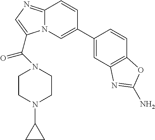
C1(C2=CN3C(=NC=C3C(=O)N3CCN(C4CC4)CC3)C=C2)=CC2=C(C=C1)OC(N)=N2
